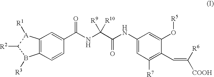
C12=C(C=CC(C(NC(C(NC3=CC([R7])=C(C=C([COOH])[R6])C(O[R5])=C3)=O)([R9])[R10])=O)=C1)B([R3])C([R2])[A]2[R1]
